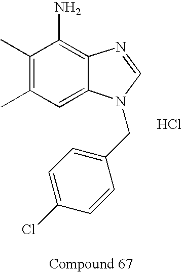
C1(C)=C(C)C=C2C(=C1N)N=CN2CC1=CC=C(Cl)C=C1.Cl
